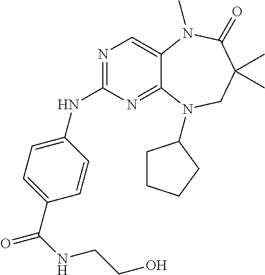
N1=C(NC2=CC=C(C(NCCO)=O)C=C2)N=C2C(=C1)N(C)C(=O)C(C)(C)CN2C1CCCC1
